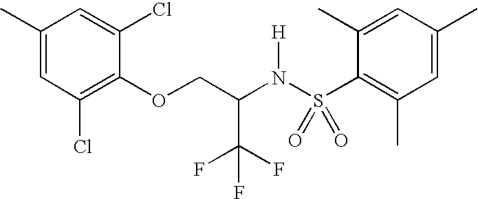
C1(C)=CC(Cl)=C(OCC(N(S(C2=C(C)C=C(C)C=C2C)(=O)=O)[H])C(F)(F)F)C(Cl)=C1
